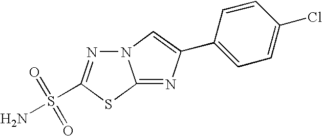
N12N=C(S(N)(=O)=O)SC1=NC(C1=CC=C(Cl)C=C1)=C2
